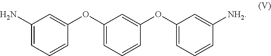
C1(N)=CC=CC(OC2=CC=CC(OC3=CC=CC([NH2])=C3)=C2)=C1
